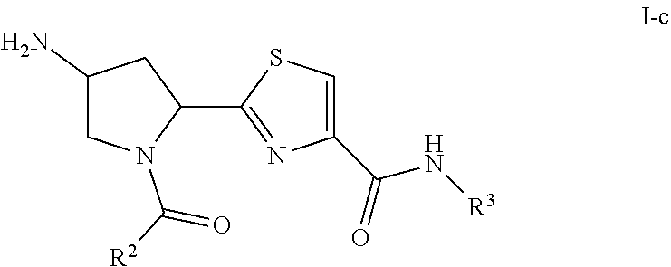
C1(N)CN(C(=O)[R2])C(C2=NC(C(N[R3])=O)=CS2)C1
